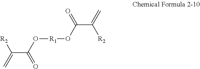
C(C(O[R1]OC(C(=C)[R2])=O)=O)(=C)[R2]
